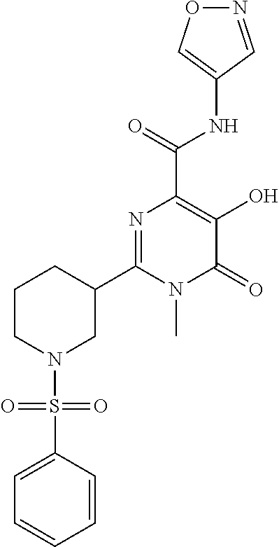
O1N=CC(NC(C2=C(O)C(=O)N(C)C(C3CCCN(S(=O)(=O)C4=CC=CC=C4)C3)=N2)=O)=C1
